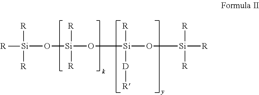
O([Si](O[Si](O[Si]([R])([R])[R])([R])[D][R])([R])[R])[Si]([R])([R])[R]
